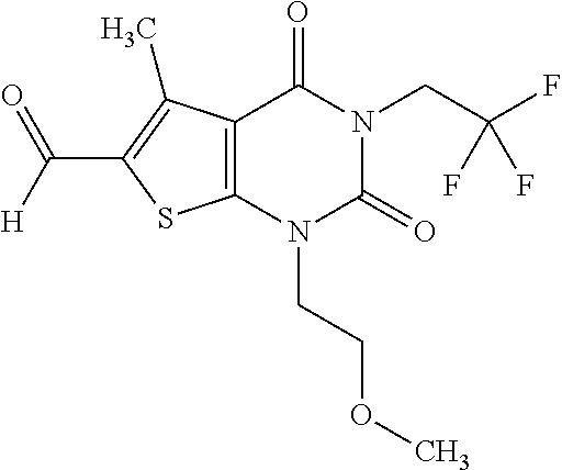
C12=C(N(CCOC)C(=O)N(CC(F)(F)F)C1=O)SC(C([H])=O)=C2C
